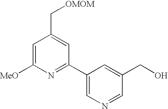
C1=C([MeO])N=C(C2=CN=CC(CO)=C2)C=C1C[OMOM]
